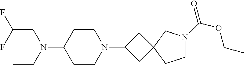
C1CC(N(CC)CC(F)F)CCN1C1CC2(C1)CN(C(=O)OCC)CC2
